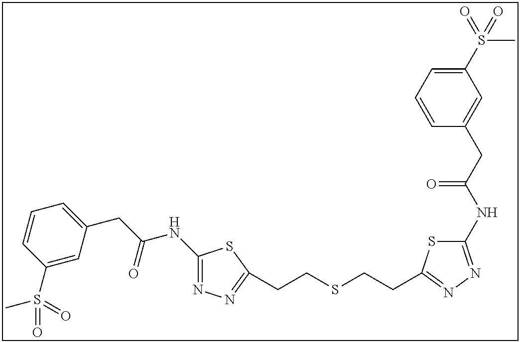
C1(NC(CC2=CC=CC(S(C)(=O)=O)=C2)=O)=NN=C(CCSCCC2=NN=C(NC(CC3=CC(S(C)(=O)=O)=CC=C3)=O)S2)S1
